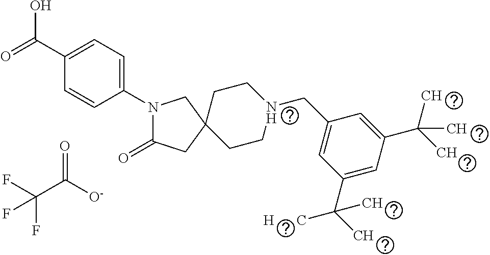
N1(C2=CC=C(C(=O)O)C=C2)C(=O)CC2(C1)CCN(CC1=CC(C(C)([H      C])C)=CC(C(C)(C)C)=C1)CC2.FC(C([O-])=O)(F)F
